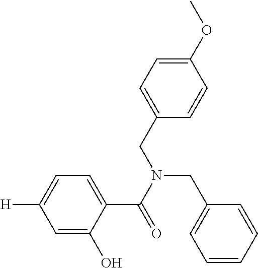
C1=C(O)C(C(=O)N(CC2=CC=CC=C2)CC2=CC=C(OC)C=C2)=CC=C1[H]
